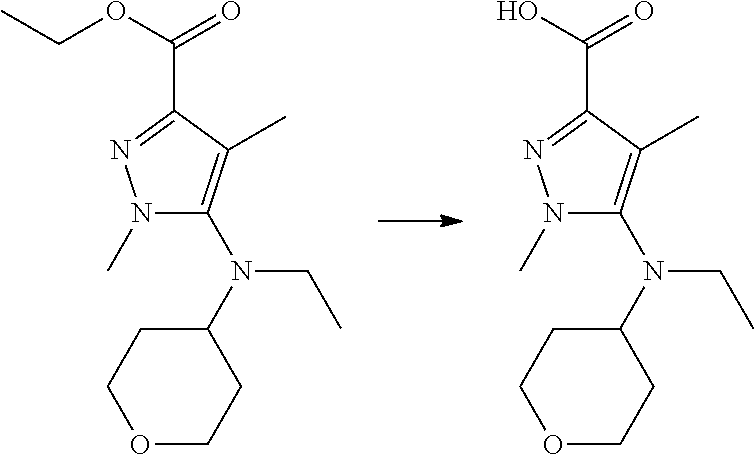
C(C1=NN(C)C(N(C2CCOCC2)CC)=C1C)(O)=O.C(C1=NN(C)C(N(C2CCOCC2)CC)=C1C)(OCC)=O
